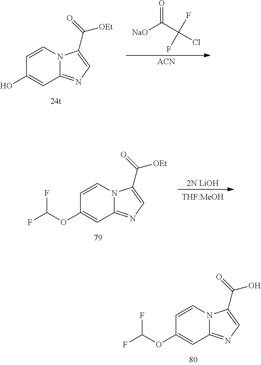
C1=CN2C(=NC=C2C(=O)[OEt])C=C1O.[NaO]C(C(Cl)(F)F)=O.[ACN].C1=CN2C(=NC=C2C(=O)[OEt])C=C1OC(F)F.[2N LiOH].C1=CN2C(=NC=C2C(=O)O)C=C1OC(F)F
